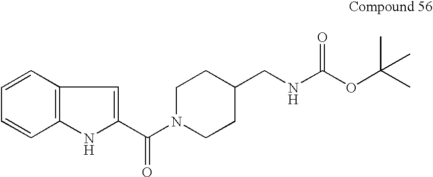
C12=C(C=CC=C1)C=C(C(N1CCC(CNC(OC(C)(C)C)=O)CC1)=O)N2
